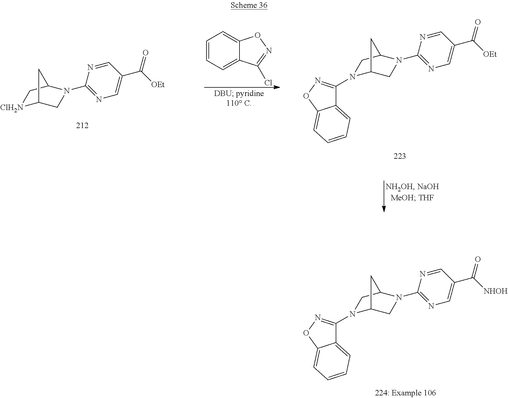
C12=CC=CC=C1ON=C2N1C2CN(C3=NC=C(C([NHOH])=O)C=N3)C(C1)C2.N1=CC(C([OEt])=O)=CN=C1N1CC2[ClH2N]CC1C2.C1=CC=C2C(=C1)ON=C2Cl.C12=CC=CC=C1ON=C2N1C2CN(C3=NC=C(C([OEt])=O)C=N3)C(C1)C2
